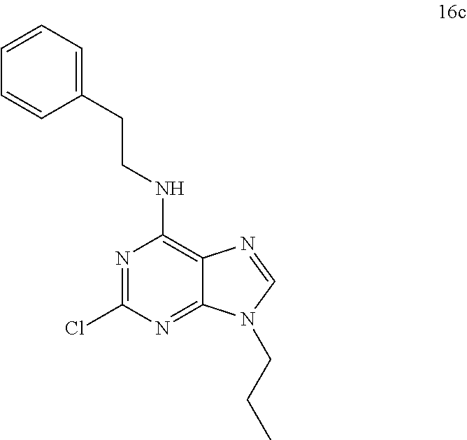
N1=C(Cl)N=C2C(=C1NCCC1=CC=CC=C1)N=CN2CCC
